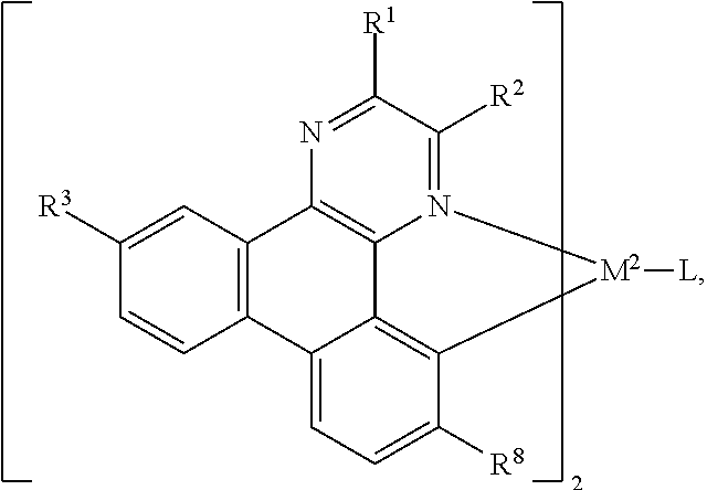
C12=C(C3=CC=C([R8])C4=C3C3=C1N=C([R1])C([R2])=N3[M2]4[L])C=CC([R3])=C2
